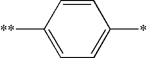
C1=CC([**])=CC=C1*
